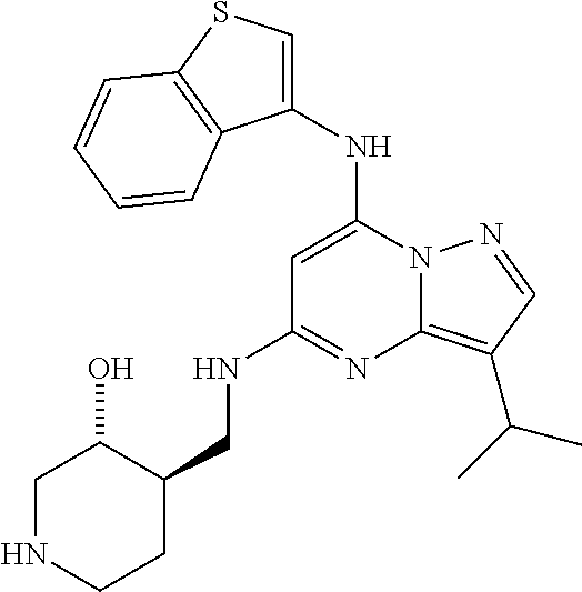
C1(NC2=CC(NCC3CCNCC3O)=NC3=C(C(C)C)C=NN23)=CSC2=C1C=CC=C2
